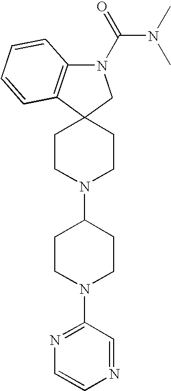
C12=C(N(C(N(C)C)=O)CC13CCN(C1CCN(C4=NC=CN=C4)CC1)CC3)C=CC=C2
